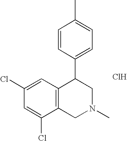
C1(Cl)=CC(Cl)=CC2=C1CN(C)CC2C1=CC=C(C)C=C1.Cl
